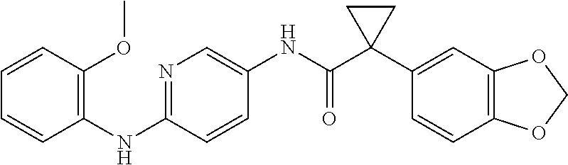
C1=CC(OC)=C(NC2=NC=C(NC(C3(C4=CC5=C(C=C4)OCO5)CC3)=O)C=C2)C=C1
